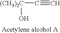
[(CH3)2C](O)C#C
